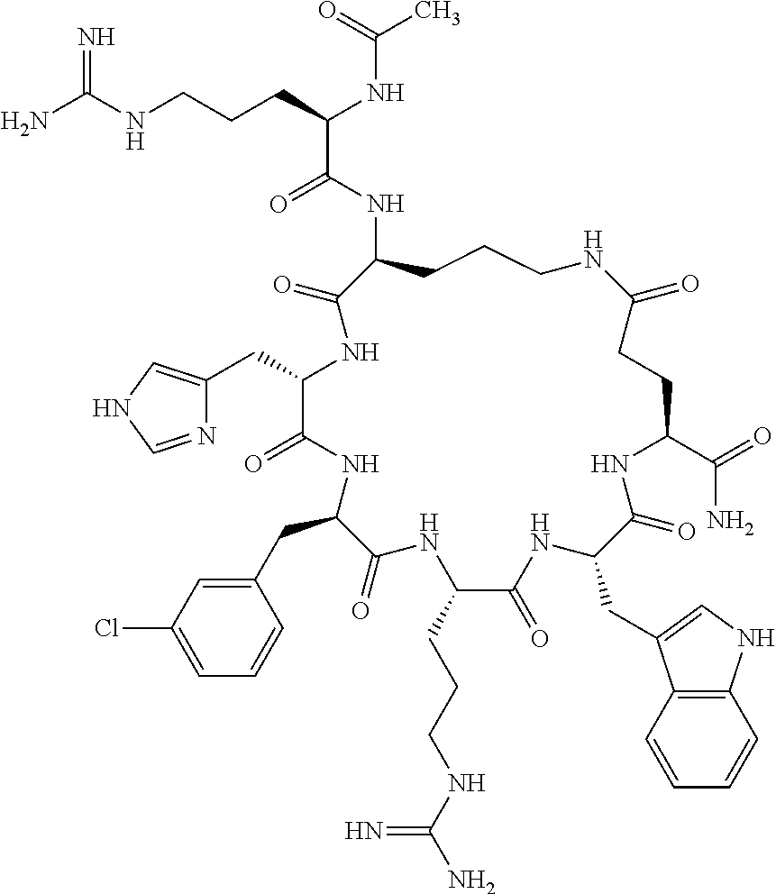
NC(NCCCC(NC(C)=O)C(=O)NC1CCCNC(=O)CCC(C(=O)N)NC(=O)C(CC2=CNC3=C2C=CC=C3)NC(=O)C(CCCNC(N)=N)NC(=O)C(CC2=CC(Cl)=CC=C2)NC(=O)C(CC2=CNC=N2)NC1=O)=N
